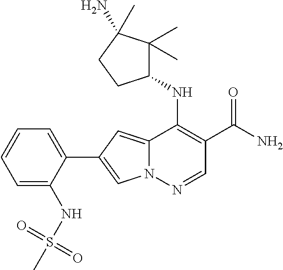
N12C(=CC(C3=CC=CC=C3NS(C)(=O)=O)=C1)C(NC1C(C)(C)C(N)(C)CC1)=C(C(N)=O)C=N2
